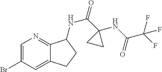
C1=C(Br)C=C2C(=N1)C(NC(C1(NC(C(F)(F)F)=O)CC1)=O)CC2
